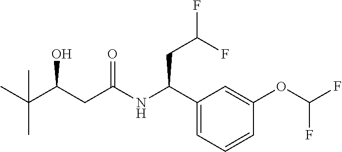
C1(C(NC(CC(C(C)(C)C)O)=O)CC(F)F)=CC=CC(OC(F)F)=C1
